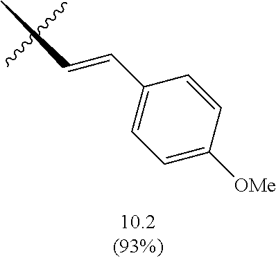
C(C1=CC=C([OMe])C=C1)=CC
